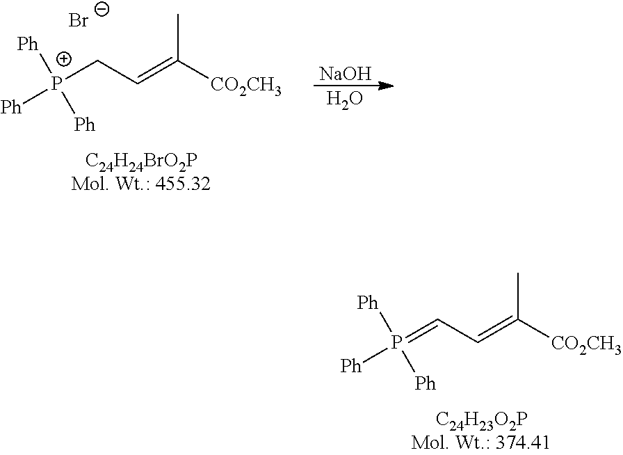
C(C=C(C)[CO2CH3])=P([Ph])([Ph])[Ph].C(C=C(C)[CO2CH3])[P+]([Ph])([Ph])[Ph].[Br-].[NaOH].O
